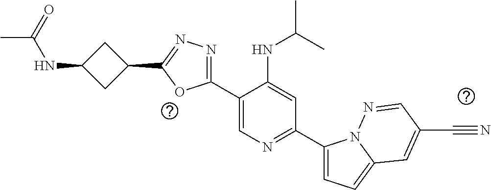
C1(C2=NN=C(C3CC(NC(=O)C)C3)O2)=CN=C(C2=CC=C3N2N=CC(C#N)=C3)C=C1NC(C)C
